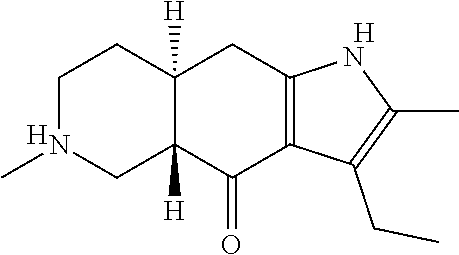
CN1CC2([H])C([H])(CC1)CC1=C(C2=O)C(CC)=C(C)N1.[H].[H]
